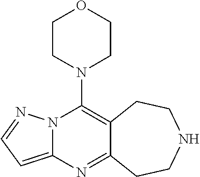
N12C(=CC=N1)N=C1C(=C2N2CCOCC2)CCNCC1
